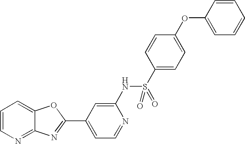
C12=NC=CC=C1OC(C1=CC=NC(NS(C3=CC=C(OC4=CC=CC=C4)C=C3)(=O)=O)=C1)=N2
